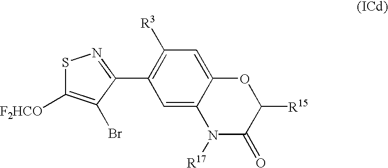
C1([R3])=C(C2=NSC([F2HCO])=C2Br)C=C2C(=C1)OC([R15])C(=O)N2[R17]
